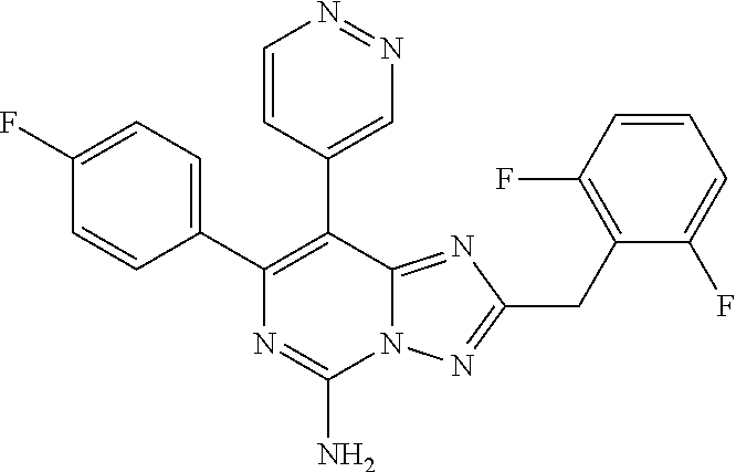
C1(C2=C(C3=CN=NC=C3)C3=NC(CC4=C(F)C=CC=C4F)=NN3C(N)=N2)=CC=C(F)C=C1
